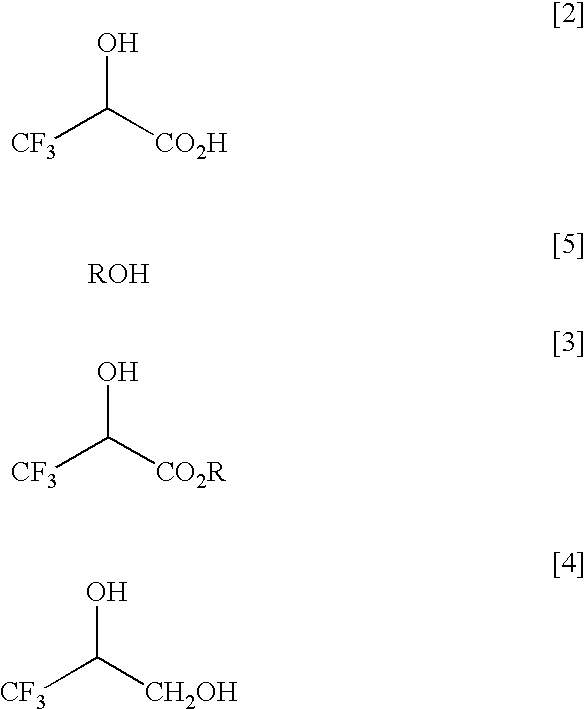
[CF3]C(O)[CO2H].[CF3]C(O)[CO2R].[CF3]C(O)[CH2OH]
